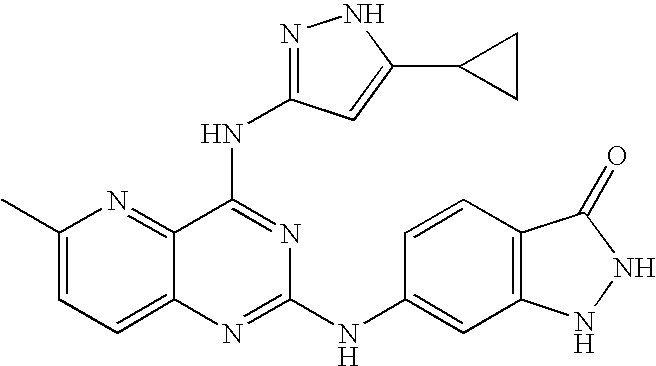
N1=C(NC2=CC3=C(C=C2)C(=O)NN3)N=C(NC2=NNC(C3CC3)=C2)C2=NC(C)=CC=C12
